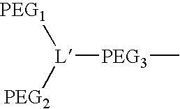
[PEG1][L]([PEG3]C)[PEG2]
